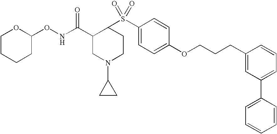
C1CCCC(ONC(C2CN(C3CC3)CCC2S(C2=CC=C(OCCCC3=CC(C4=CC=CC=C4)=CC=C3)C=C2)(=O)=O)=O)O1
